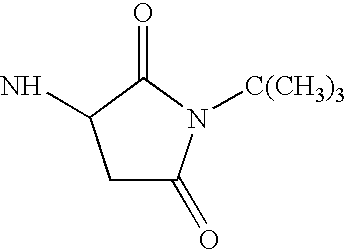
C1C(=O)N([C(CH3)3])C(=O)C1N
